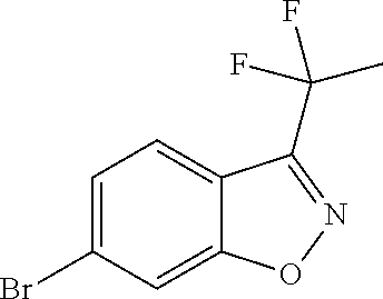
C1=C(Br)C=C2C(=C1)C(C(C)(F)F)=NO2
